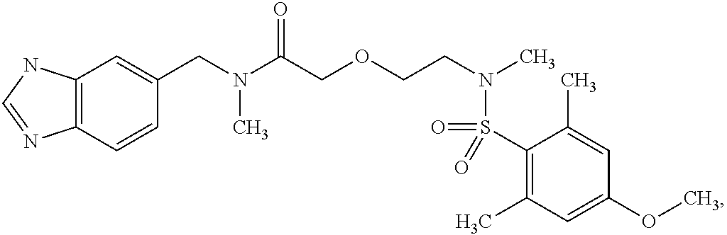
C1(CN(C(COCCN(C)S(=O)(C2=C(C)C=C(OC)C=C2C)=O)=O)C)=CC2=C(C=C1)N=CN2
